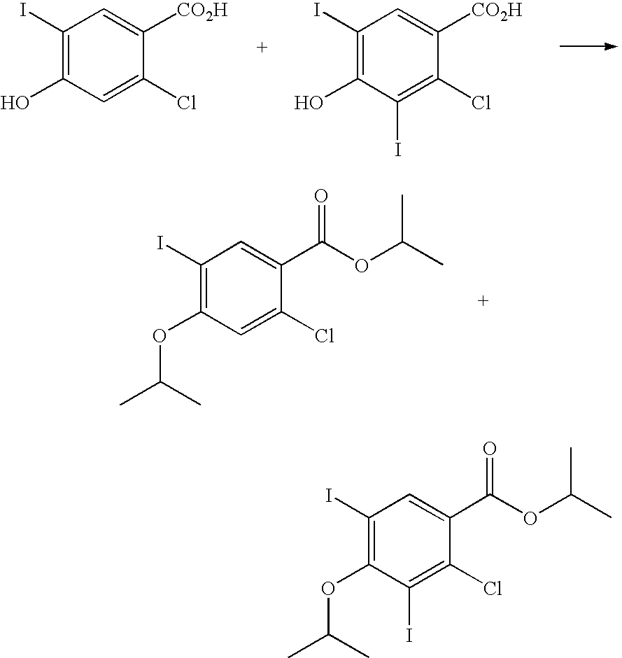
C1(I)=C(OC(C)C)C(I)=C(Cl)C(C(OC(C)C)=O)=C1.C1(I)=C(O)C=C(Cl)C([CO2H])=C1.C1(I)=C(O)C(I)=C(Cl)C([CO2H])=C1.C1(I)=C(OC(C)C)C=C(Cl)C(C(OC(C)C)=O)=C1
